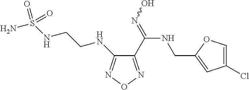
C1(C(=NO)NCC2=CC(Cl)=CO2)=NON=C1NCCNS(N)(=O)=O
